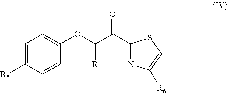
C1=C([R5])C=CC(OC(C(C2=NC([R6])=CS2)=O)[R11])=C1
